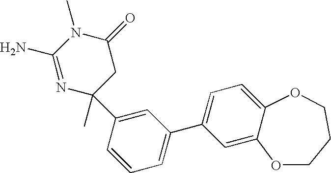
N1=C(N)N(C)C(=O)CC1(C)C1=CC(C2=CC=C3C(=C2)OCCCO3)=CC=C1
